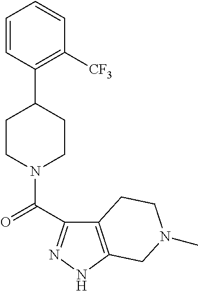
C1=CC(C2CCN(C(=O)C3=NNC4=C3CCN(C)C4)CC2)=C([CF3])C=C1
